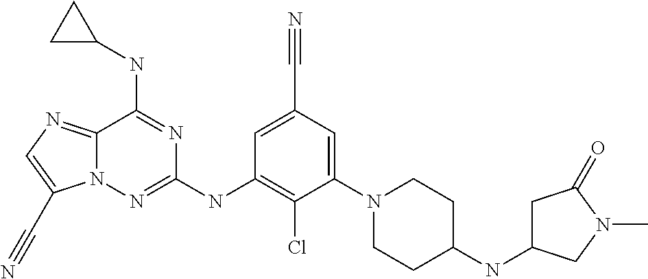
C1=C(C#N)C=C(N2CCC(NC3CC(=O)N(C)C3)CC2)C(Cl)=C1NC1=NN2C(=NC=C2C#N)C(NC2CC2)=N1
